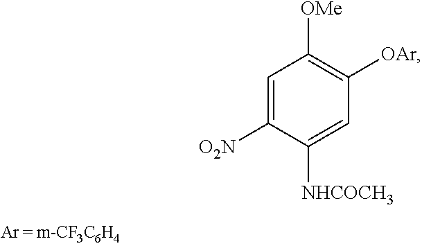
C1=C([O2N])C([NHCOCH3])=CC([OAr])=C1[OMe]
